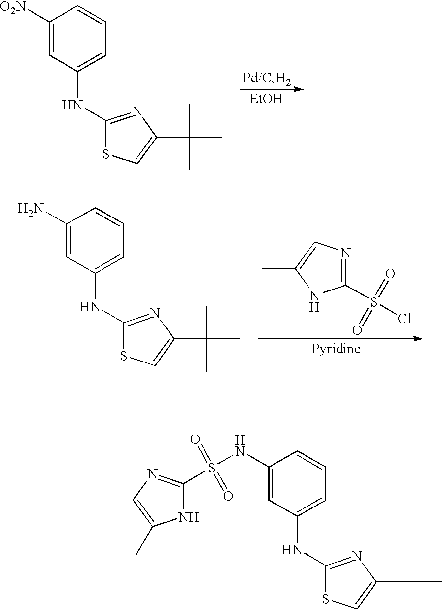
C1=C([O2N])C=CC=C1NC1=NC(C(C)(C)C)=CS1.C1=C(NS(=O)(=O)C2=NC=C(C)N2)C=CC=C1NC1=NC(C(C)(C)C)=CS1.C1(S(Cl)(=O)=O)=NC=C(C)N1.C1=C(N)C=CC=C1NC1=NC(C(C)(C)C)=CS1
